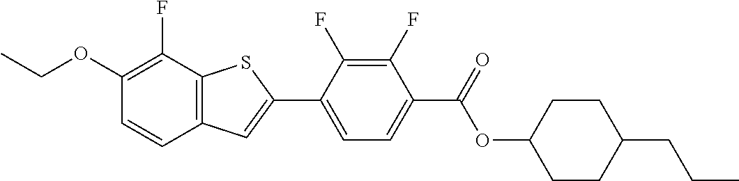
O(C1=C(F)C2=C(C=C1)C=C(C1=CC=C(C(OC3CCC(CCC)CC3)=O)C(F)=C1F)S2)CC
